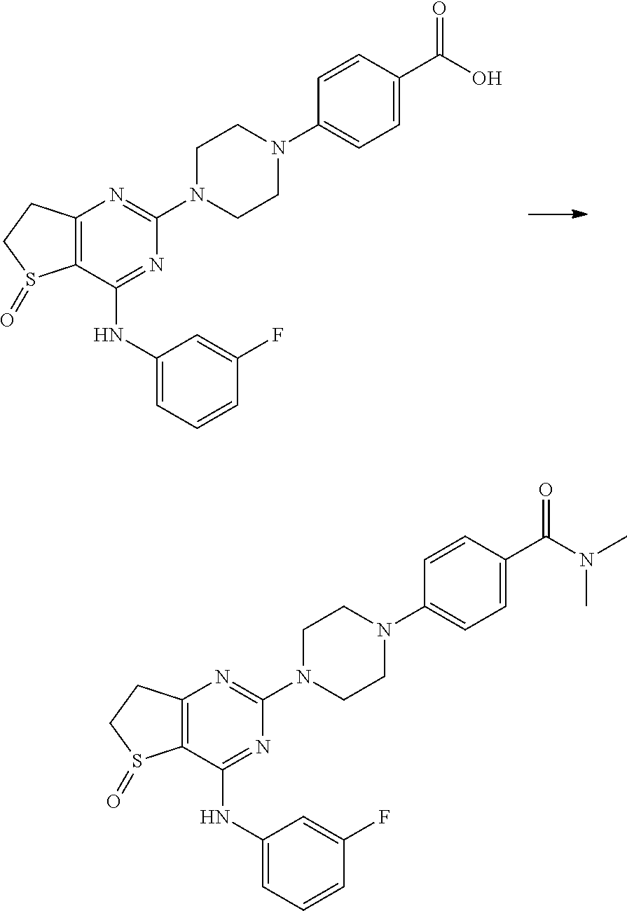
C12=C(C(NC3=CC=CC(F)=C3)=NC(N3CCN(C4=CC=C(C(O)=O)C=C4)CC3)=N1)S(=O)CC2.C12=C(C(NC3=CC=CC(F)=C3)=NC(N3CCN(C4=CC=C(C(N(C)C)=O)C=C4)CC3)=N1)S(=O)CC2
